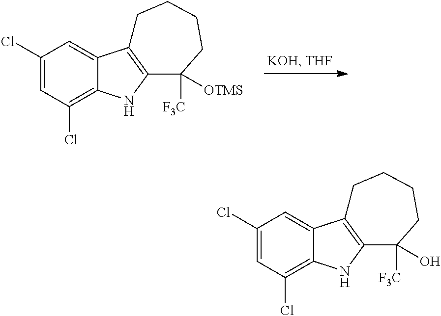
C1(Cl)=CC(Cl)=C2C(=C1)C1=C(N2)C([F3C])([OTMS])CCCC1.C1(Cl)=CC(Cl)=C2C(=C1)C1=C(N2)C([F3C])(O)CCCC1
